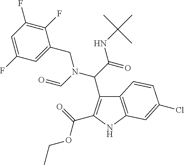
C12=C(NC(C(=O)OCC)=C1C(C(=O)NC(C)(C)C)N(C=O)CC1=CC(F)=CC(F)=C1F)C=C(Cl)C=C2
